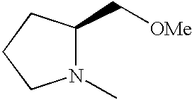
N1(C)C(C[OMe])CCC1
